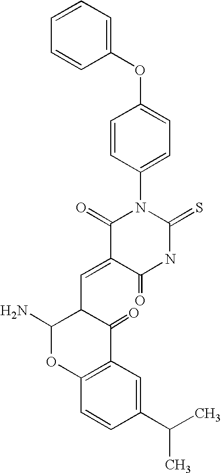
C1=CC=CC(OC2=CC=C(N3C(=O)C(=CC4C(N)OC5=C(C4=O)C=C(C(C)C)C=C5)C(=O)NC3=S)C=C2)=C1
